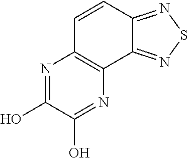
N1=C(O)C(O)=NC2=C1C=CC1=NSN=C21
